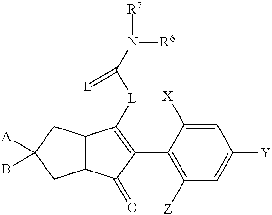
C12C(C(=O)C(C3=C([Z])C=C([Y])C=C3[X])=C1[L]C(N([R7])[R6])=[L])CC([A])(B)C2
